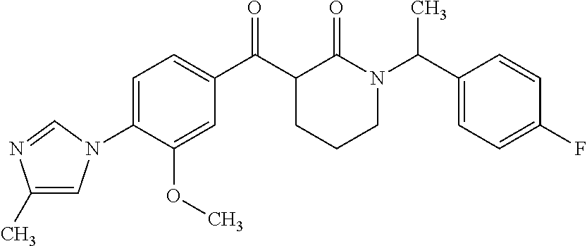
C1=C(N2C=C(C)N=C2)C(OC)=CC(C(C2CCCN(C(C3=CC=C(F)C=C3)C)C2=O)=O)=C1
